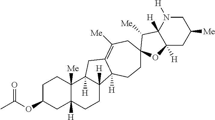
C1C(OC(C)=O)CC2([H])C([Me])(C1)C1([H])C([H])(CC2)C2([H])C(=C([Me])CC3(CC2)C([Me])C2([H])C([H])(CC([Me])CN2[H])O3)C1
